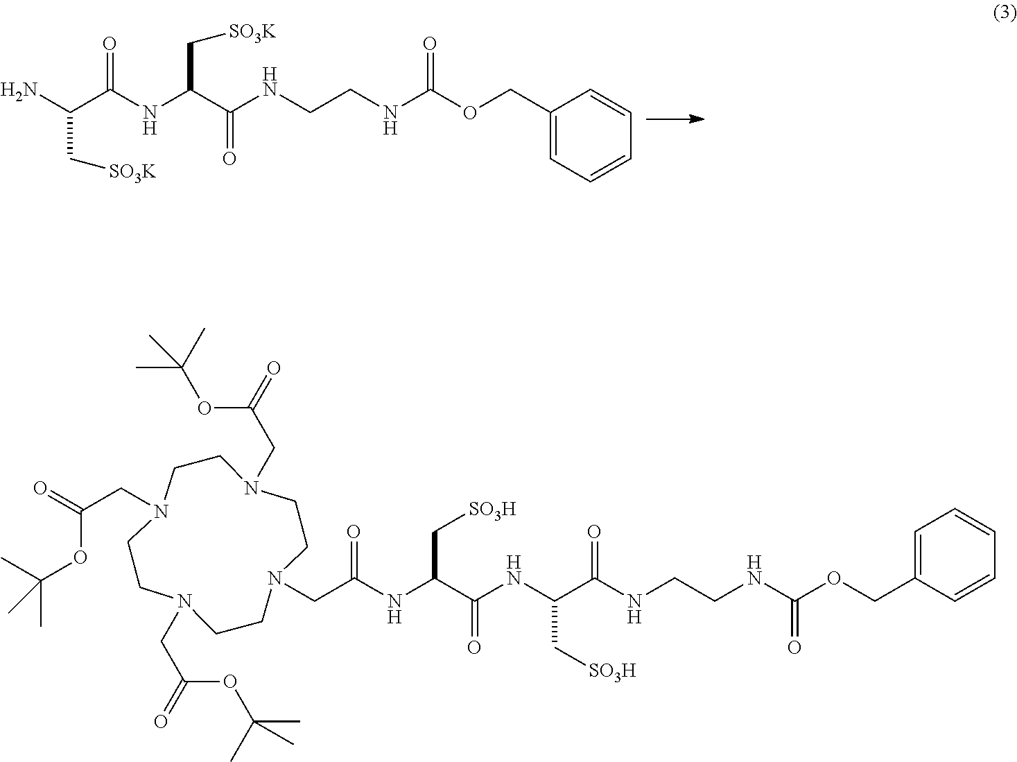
CC(OC(CN1CCN(CC(OC(C)(C)C)=O)CCN(CC(NC(C(NC(C(NCCNC(OCC2=CC=CC=C2)=O)=O)C[SO3H])=O)C[SO3H])=O)CCN(CC(OC(C)(C)C)=O)CC1)=O)(C)C.C(CNC(OCC1=CC=CC=C1)=O)NC(C(NC(C(N)C[SO3K])=O)C[SO3K])=O
